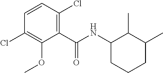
C1=CC(Cl)=C(C(NC2CCCC(C)C2C)=O)C(OC)=C1Cl
